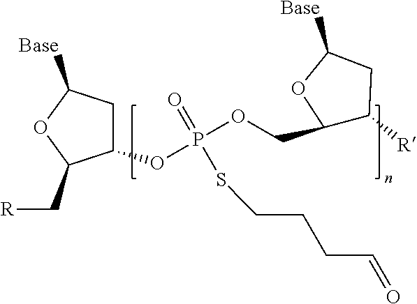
P(SCCCC=O)(OCC1C([R])CC([Base])O1)(OC1CC([Base])OC1C[R])=O
